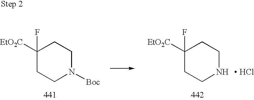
C1([EtO2C])(F)CCNCC1.C1([EtO2C])(F)CCN([Boc])CC1.[ HCl]
